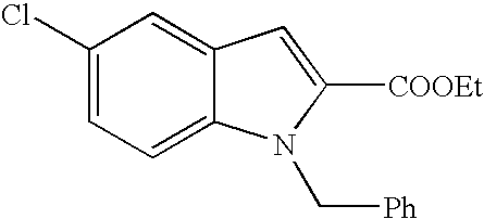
C1(Cl)=CC=C2C(=C1)C=C([COOEt])N2C[Ph]
